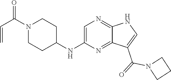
C(=C)C(N1CCC(NC2=CN=C3C(=N2)C(C(=O)N2CCC2)=CN3)CC1)=O
